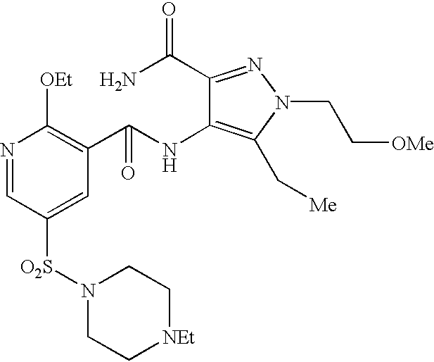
C1(C(=O)N)=NN(CC[OMe])C(C[Me])=C1NC(C1=C([OEt])N=CC([O2S]N2CC[NEt]CC2)=C1)=O
